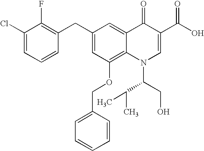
C1(Cl)=CC=CC(CC2=CC(OCC3=CC=CC=C3)=C3C(=C2)C(=O)C(C(O)=O)=CN3C(CO)C(C)C)=C1F
